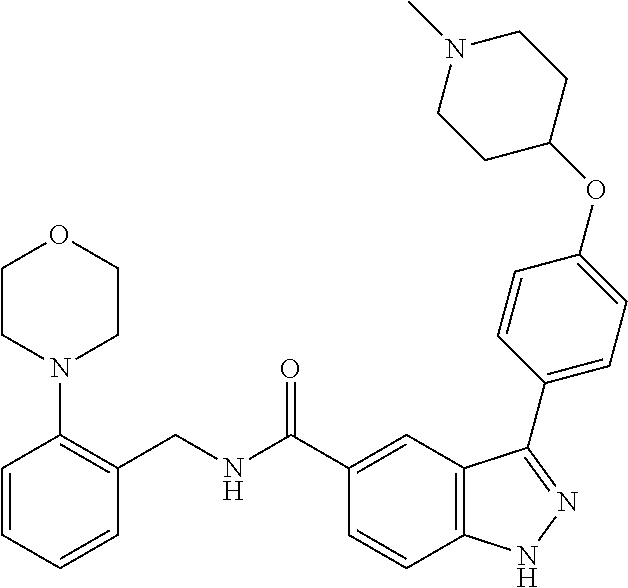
C1=CC=CC(CNC(C2=CC3=C(C=C2)NN=C3C2=CC=C(OC3CCN(C)CC3)C=C2)=O)=C1N1CCOCC1
